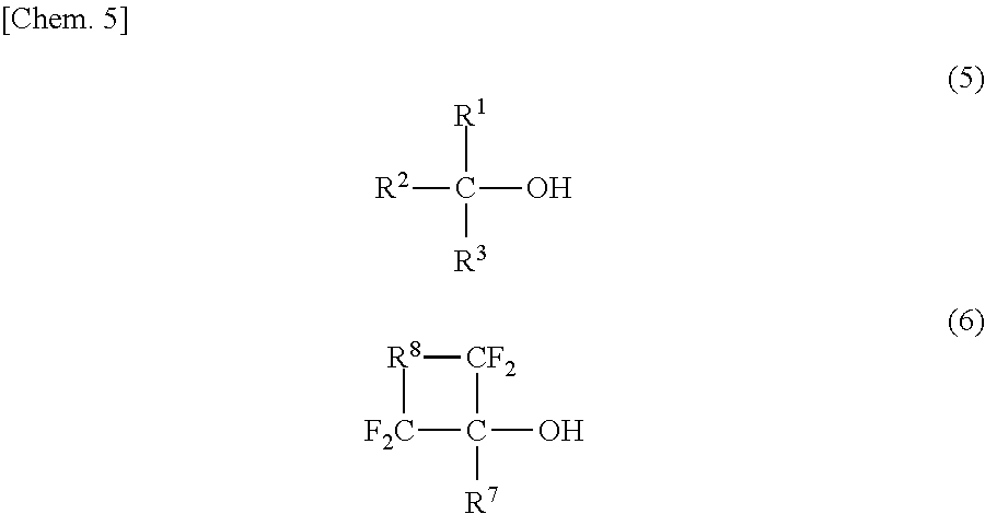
[R2]C(O)([R1])[R3].[F2C]1C(O)([R7])[CF2][R8]1
